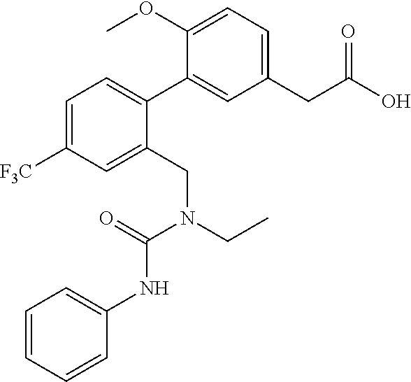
C1(CC(O)=O)=CC=C(OC)C(C2=CC=C([F3C])C=C2CN(CC)C(=O)NC2=CC=CC=C2)=C1
